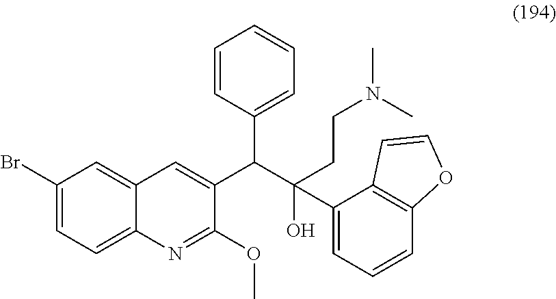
C1(Br)=CC=C2C(=C1)C=C(C(C(O)(C1=CC=CC3=C1C=CO3)CCN(C)C)C1=CC=CC=C1)C(OC)=N2
